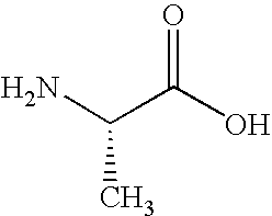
O=C(O)C(N)C
